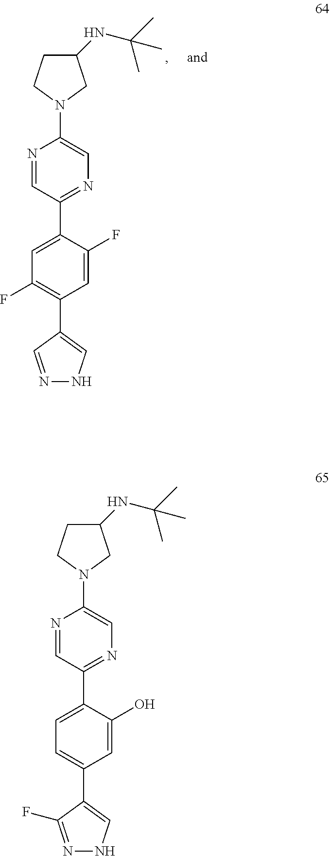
N1=CC(C2=CC(F)=C(C3=CNN=C3)C=C2F)=NC=C1N1CC(NC(C)(C)C)CC1.N1=CC(C2=CC=C(C3=CNN=C3F)C=C2O)=NC=C1N1CC(NC(C)(C)C)CC1
